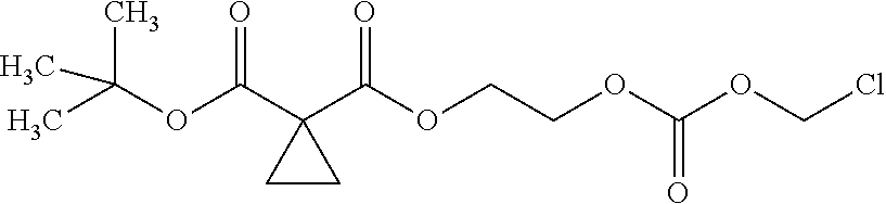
CC(C)(OC(C1(C(=O)OCCOC(=O)OCCl)CC1)=O)C
